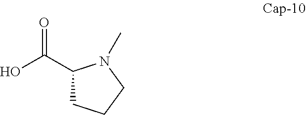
OC(C1CCCN1C)=O
